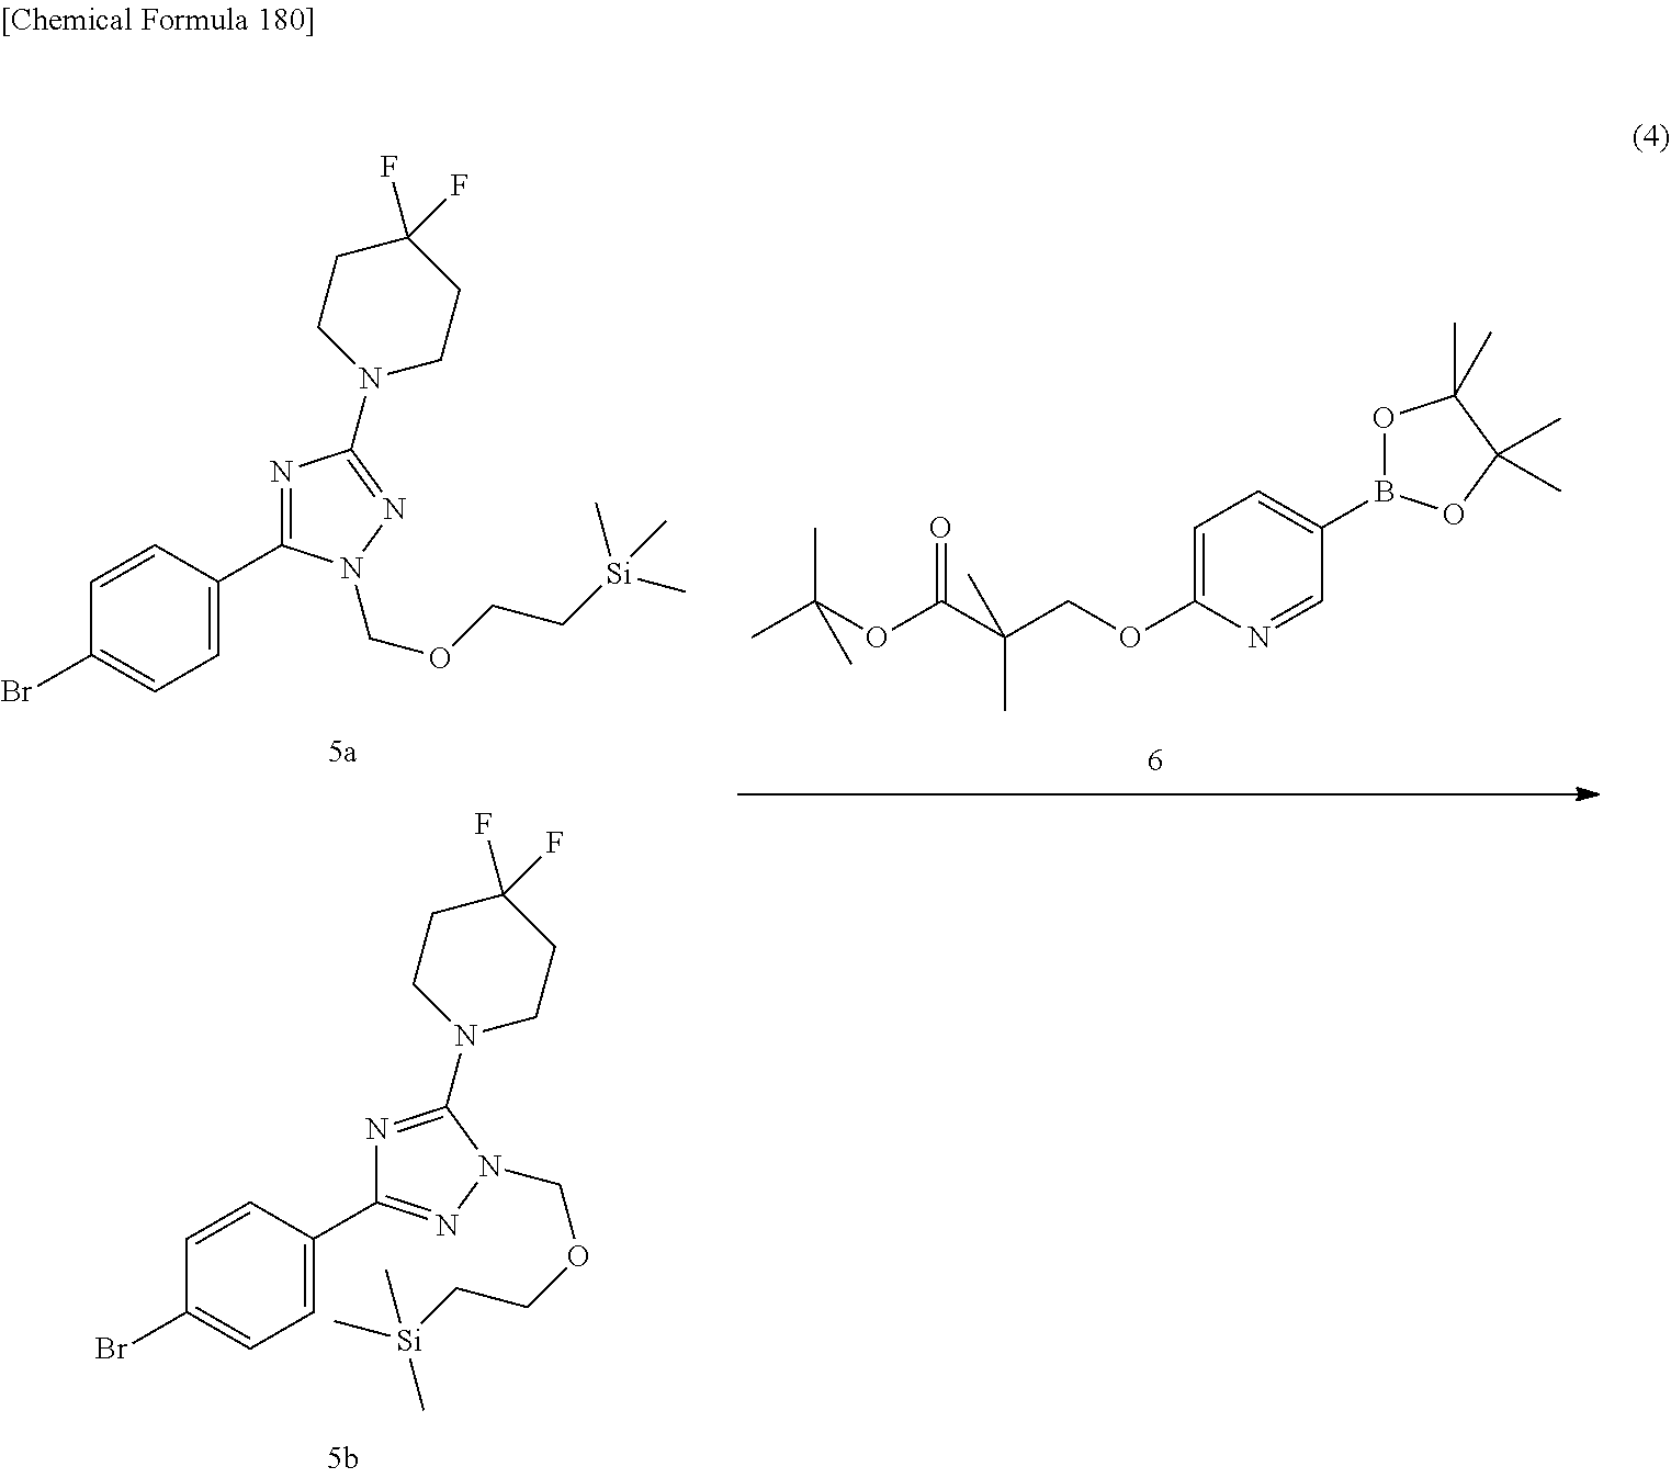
C1(Br)=CC=C(C2=NC(N3CCC(F)(F)CC3)=NN2COCC[Si](C)(C)C)C=C1.C1(C2=CC=C(Br)C=C2)=NN(COCC[Si](C)(C)C)C(N2CCC(F)(F)CC2)=N1.B1(C2=CC=C(OCC(C(OC(C)(C)C)=O)(C)C)N=C2)OC(C)(C)C(C)(C)O1
